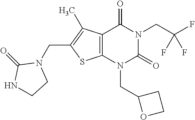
C12=C(N(CC3OCC3)C(=O)N(CC(F)(F)F)C1=O)SC(CN1C(=O)NCC1)=C2C
